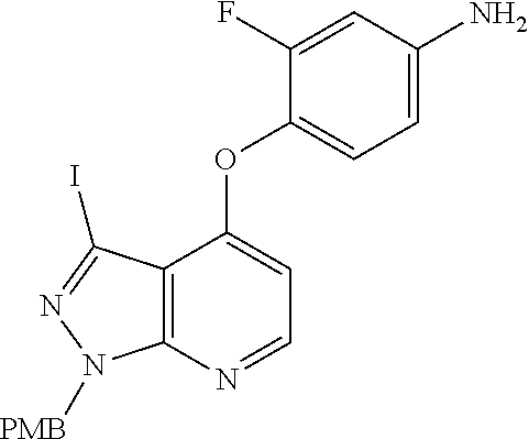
C12=C(N=CC=C1OC1=CC=C(N)C=C1F)N([PMB])N=C2I
